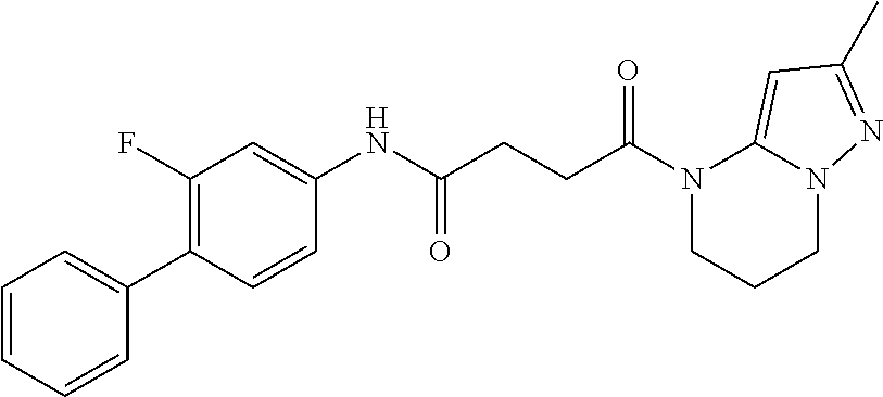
C1CN(C(CCC(NC2=CC(F)=C(C3=CC=CC=C3)C=C2)=O)=O)C2=CC(C)=NN2C1
